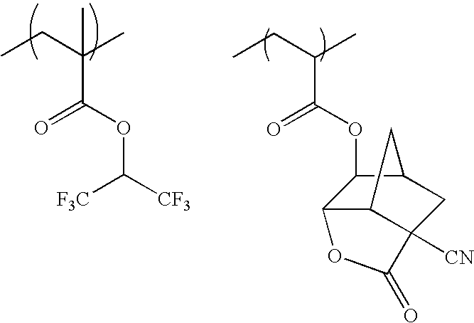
CCC(C)(C(=O)OC([F3C])[CF3])C.CCC(C)C(=O)OC1C2C3C([CN])(CC1C3)C(=O)O2
